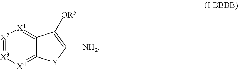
[X2]1=[X3][X4]=C2C(=[X1]1)C([OR5])=C([NH2])[Y]2
